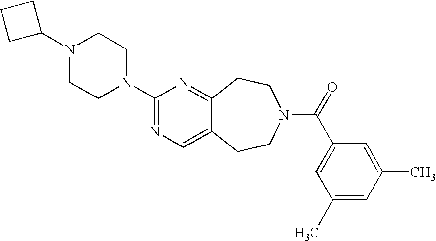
C1C(N2CCN(C3=NC=C4C(=N3)CCN(C(=O)C3=CC(C)=CC(C)=C3)CC4)CC2)CC1
